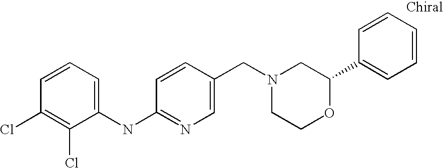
C1(NC2=NC=C(CN3CCOC(C4=CC=CC=C4)C3)C=C2)=CC=CC(Cl)=C1Cl
